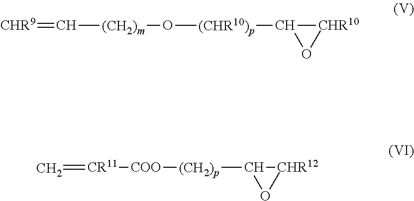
[CHR9]=C[(CH2)m]O[(CHR10)p]C1[CHR10]O1.C=[CR11][COO][(CH2)p]C1O[CHR12]1
